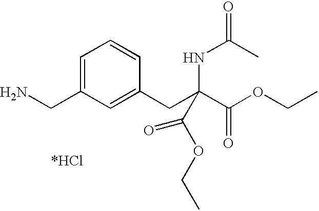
NCC1=CC=CC(CC(C(OCC)=O)(NC(C)=O)C(OCC)=O)=C1.[*HCl]
